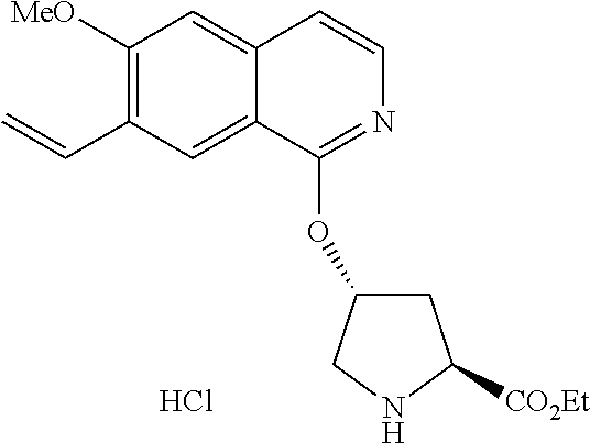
O(C1CC([CO2Et])NC1)C1=NC=CC2=CC([MeO])=C(C=C)C=C12.Cl
